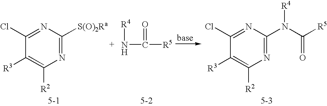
C1(Cl)=NC([S(O)2Ra])=NC([R2])=C1[R3].N([R4])C(=O)[R5].C1(Cl)=NC(N(C([R5])=O)[R4])=NC([R2])=C1[R3]
